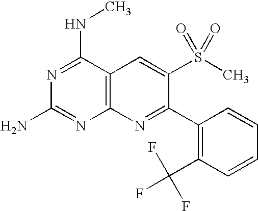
N1=C(NC)C2=C(N=C1N)N=C(C1=C(C(F)(F)F)C=CC=C1)C(S(C)(=O)=O)=C2
